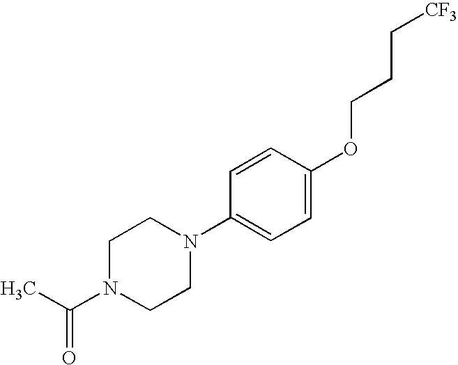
C(N1CCN(C2=CC=C(OCCC[CF3])C=C2)CC1)(C)=O
